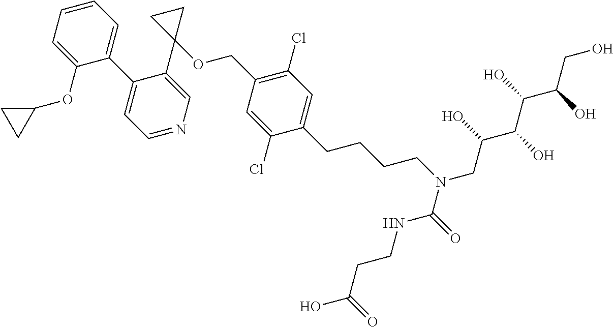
C1=CC=C(OC2CC2)C(C2=CC=NC=C2C2(OCC3=C(Cl)C=C(CCCCN(C(=O)NCCC(O)=O)CC(C(O)C(O)C(CO)O)O)C(Cl)=C3)CC2)=C1
